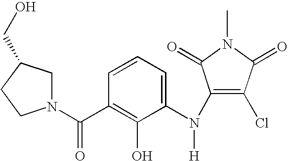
C1=CC=C(N(C2=C(Cl)C(=O)N(C)C2=O)[H])C(O)=C1C(N1CC(CO)CC1)=O
